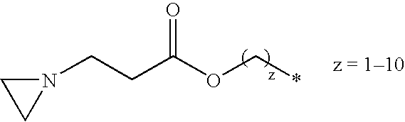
N1(CCC(OC*)=O)CC1
